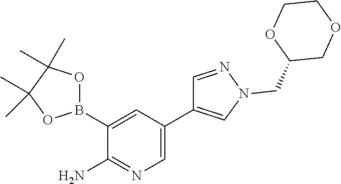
B1(C2=CC(C3=CN(CC4COCCO4)N=C3)=CN=C2N)OC(C)(C)C(C)(C)O1
